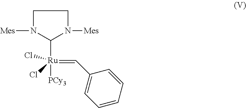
[Ru](=CC1=CC=CC=C1)([PCy3])(C1N([Mes])CCN1[Mes])(Cl)Cl
